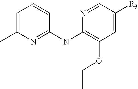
C1=C(C)N=C(NC2=C(OCC)C=C([R3])C=N2)C=C1
